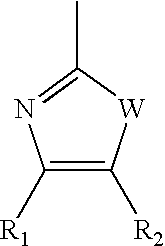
C1([R1])=C([R2])[W]C(C)=N1
